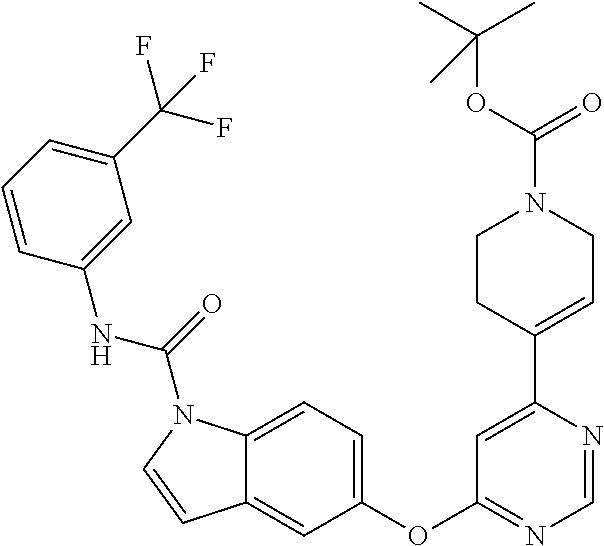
C1(OC2=NC=NC(C3=CCN(C(OC(C)(C)C)=O)CC3)=C2)=CC=C2C(=C1)C=CN2C(NC1=CC(C(F)(F)F)=CC=C1)=O
